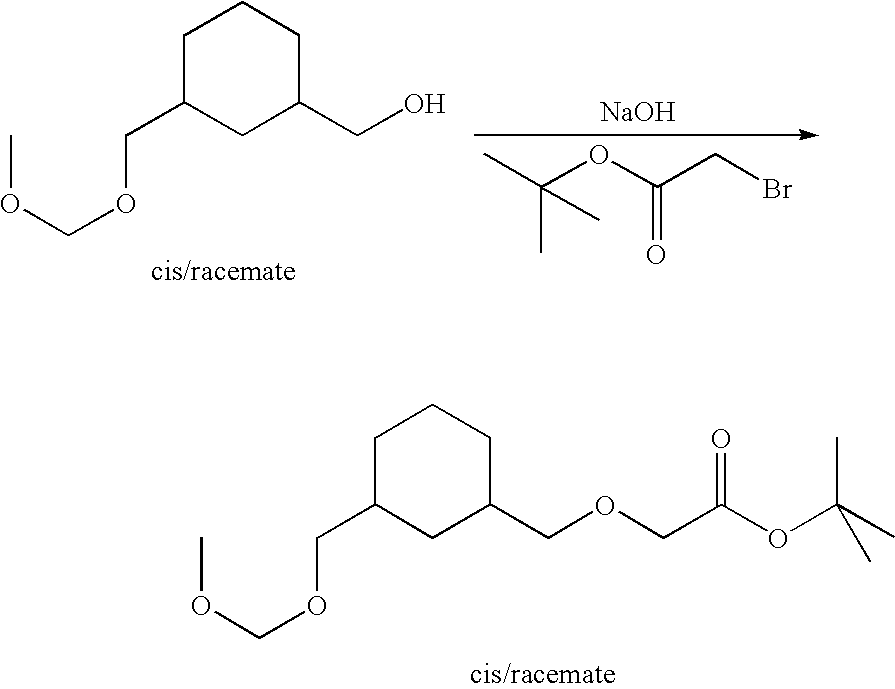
C1C(COCOC)CC(CO)CC1.CC(OC(CBr)=O)(C)C.[NaOH].C1C(COCOC)CC(COCC(OC(C)(C)C)=O)CC1
